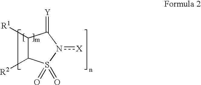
C1([R1])C([R2])S(=O)(=O)n([X])C1=[Y]
